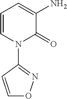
C1=CN(C2=NOC=C2)C(=O)C(N)=C1
